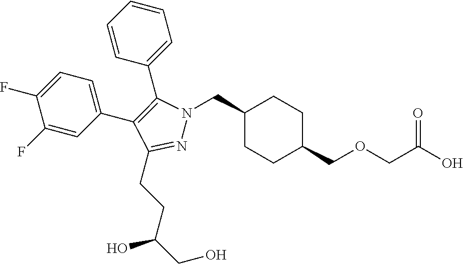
C1(CN2N=C(CCC(CO)O)C(C3=CC=C(F)C(F)=C3)=C2C2=CC=CC=C2)CCC(COCC(O)=O)CC1
